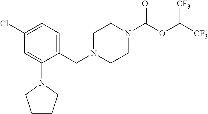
C1N(CC2=CC=C(Cl)C=C2N2CCCC2)CCN(C(OC([CF3])[CF3])=O)C1
